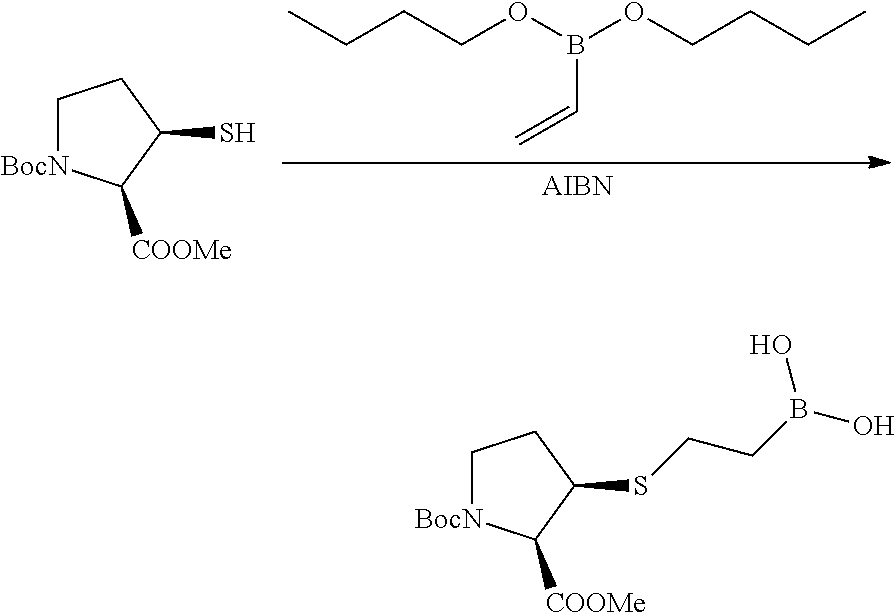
[AIBN].CCCCOB(OCCCC)C=C.C1[BocN]C([COOMe])C(S)C1.C1[BocN]C([COOMe])C(SCCB(O)O)C1
